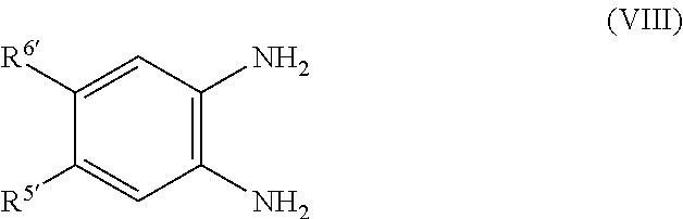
C1([R6])=CC(N)=C(N)C=C1[R5]
